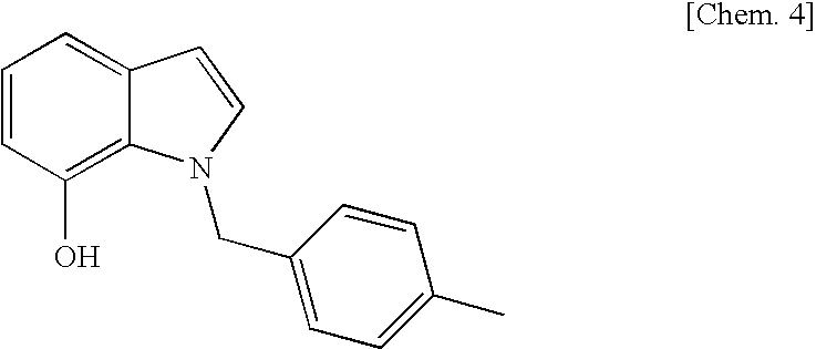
C1=CC(O)=C2C(=C1)C=CN2CC1=CC=C(C)C=C1
